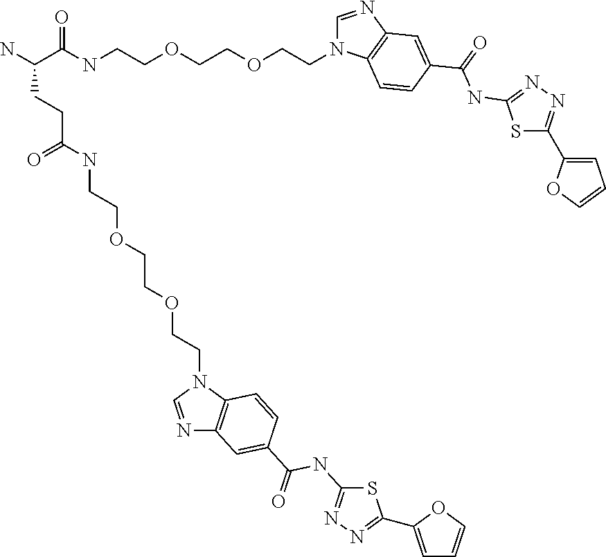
C(C(NCCOCCOCCN1C=NC2=C1C=CC(C(=O)NC1=NN=C(C3=CC=CO3)S1)=C2)=O)(N)CCC(NCCOCCOCCN1C=NC2=C1C=CC(C(=O)NC1=NN=C(C3=CC=CO3)S1)=C2)=O
